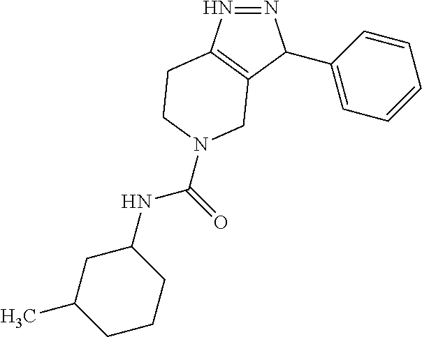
N1=NC(C2=CC=CC=C2)C2=C1CCN(C(=O)NC1CC(C)CCC1)C2
